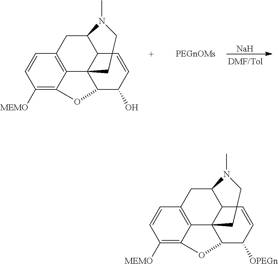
C1=CC([MEMO])=C2C3=C1CC(N(C)C)C1C3(C)C(C([OPEGn])C=C1)O2.C1=CC([MEMO])=C2C3=C1CC(N(C)C)C1C3(C)C(C(O)C=C1)O2.[Na]
